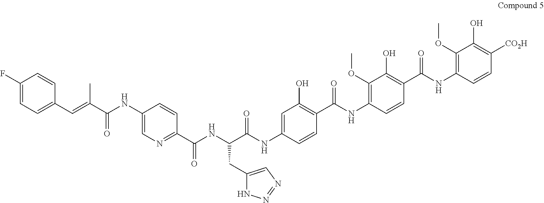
COC1=C(NC(C2=C(O)C=C(NC(C(NC(C3=NC=C(NC(C(=CC4=CC=C(F)C=C4)C)=O)C=C3)=O)CC3=CN=NN3)=O)C=C2)=O)C=CC(C(NC2=C(OC)C(O)=C([CO2H])C=C2)=O)=C1O
